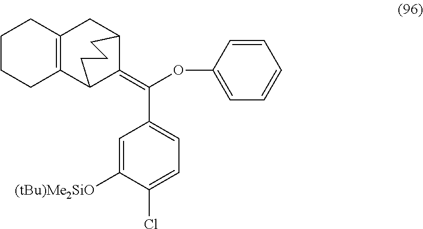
C12=C(CC3C(=C(OC4=CC=CC=C4)C4=CC=C(Cl)C([(tBu)Me2SiO])=C4)C1CCC3)CCCC2
